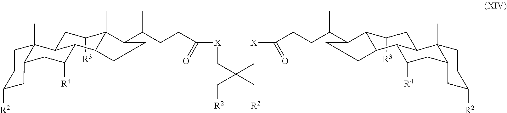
C1([R3])CC2C3(C)C(CC([R4])C2C2C1(C)C(C(CCC([X]CC(C[R2])(C[X]C(CCC(C1C4(C)C([R3])CC5C6(C)C(CC([R4])C5C4CC1)CC([R2])CC6)C)=O)C[R2])=O)C)CC2)CC([R2])CC3
